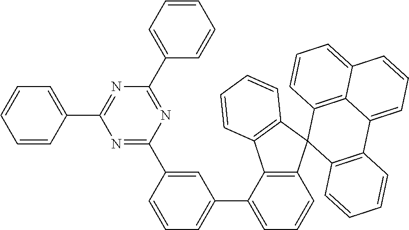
C1=CC=C(C2=CC=CC3=C2C2=C(C34C3=C(C5=CC=CC6=CC=CC4=C56)C=CC=C3)C=CC=C2)C=C1C1=NC(C2=CC=CC=C2)=NC(C2=CC=CC=C2)=N1
